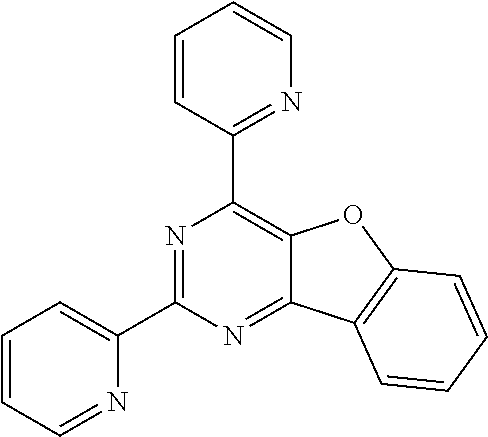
C1=CC(C2=C3C(=NC(C4=CC=CC=N4)=N2)C2=C(O3)C=CC=C2)=NC=C1
